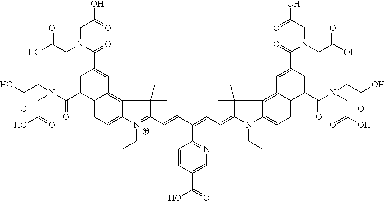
C12=CC=C3C(=C1C=C(C(=O)N(CC(O)=O)CC(O)=O)C=C2C(N(CC(O)=O)CC(O)=O)=O)C(C)(C)C(C=CC(=CC=C1N(CC)C2=CC=C4C(=C2C1(C)C)C=C(C(=O)N(CC(O)=O)CC(O)=O)C=C4C(N(CC(O)=O)CC(O)=O)=O)C1=NC=C(C(O)=O)C=C1)=[N+]3CC
